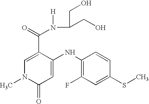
C1=C(C(N([H])C(CO)CO)=O)C(NC2=C(F)C=C(SC)C=C2)=CC(=O)N1C
